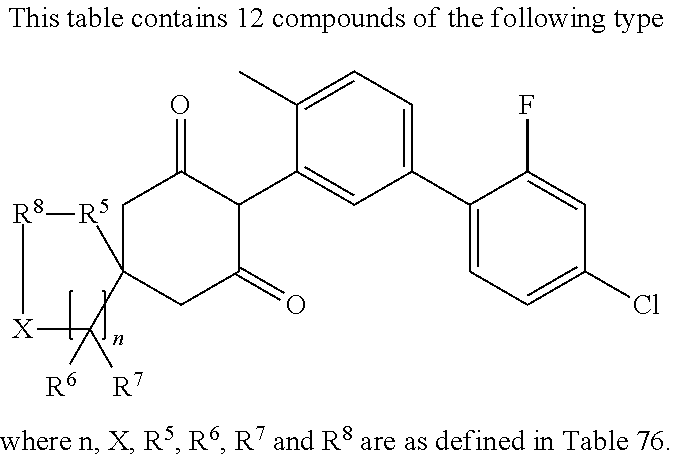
C1(C2=CC=C(Cl)C=C2F)=CC=C(C)C(C2C(=O)CC3(CC2=O)[R5][R8][X]C3([R6])[R7])=C1
